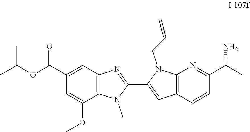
C12=C(N=C(C(C)N)C=C1)N(CC=C)C(C1=NC3=C(N1C)C(OC)=CC(C(OC(C)C)=O)=C3)=C2
